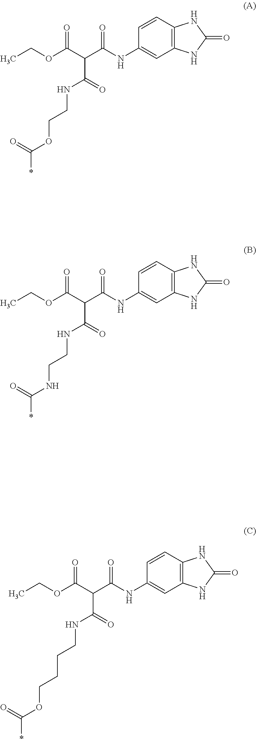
C1=CC2=C(C=C1NC(C(C(OCC)=O)C(=O)NCCOC(*)=O)=O)NC(=O)N2.C1=CC2=C(C=C1NC(C(C(OCC)=O)C(=O)NCCNC(*)=O)=O)NC(=O)N2.C1=CC2=C(C=C1NC(C(C(OCC)=O)C(=O)NCCCCOC(*)=O)=O)NC(=O)N2
